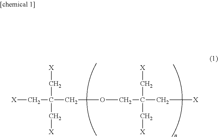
[X]CC(C[X])(C[X])COCC(C[X])(C[X])C[X]
